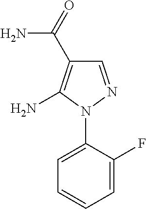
C1=C(N2N=CC(C(=O)N)=C2N)C(F)=CC=C1
